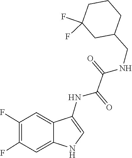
C1C(CNC(C(NC2=CNC3=CC(F)=C(F)C=C23)=O)=O)CCCC1(F)F
